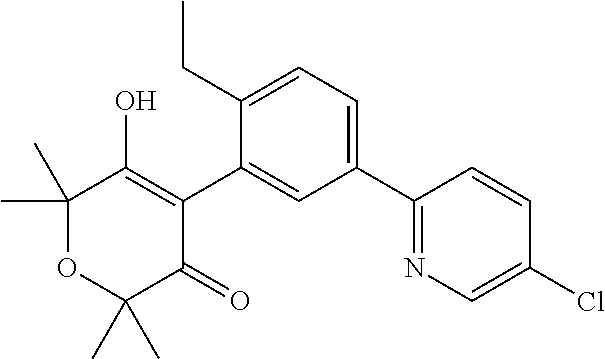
C1(C2=CC=C(CC)C(C3=C(O)C(C)(C)OC(C)(C)C3=O)=C2)=NC=C(Cl)C=C1
